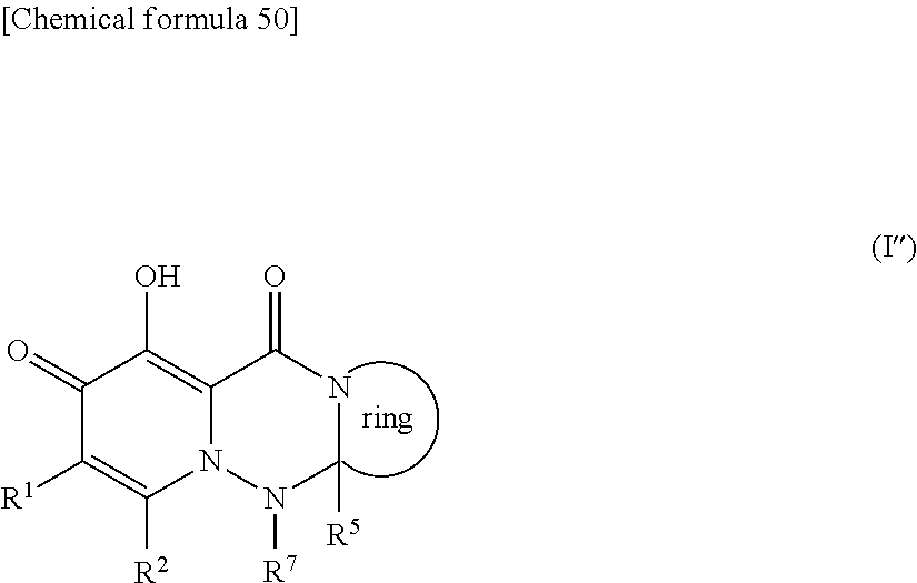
C1(=O)C([R1])=C([R2])N2C(=C1O)C(=O)NC([R5])N2[R7]
